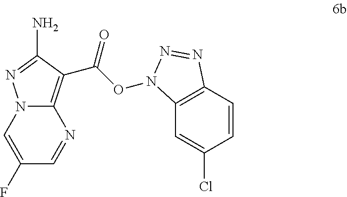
C1(F)=CN2C(=C(C(ON3C4=C(C=CC(Cl)=C4)N=N3)=O)C(N)=N2)N=C1
